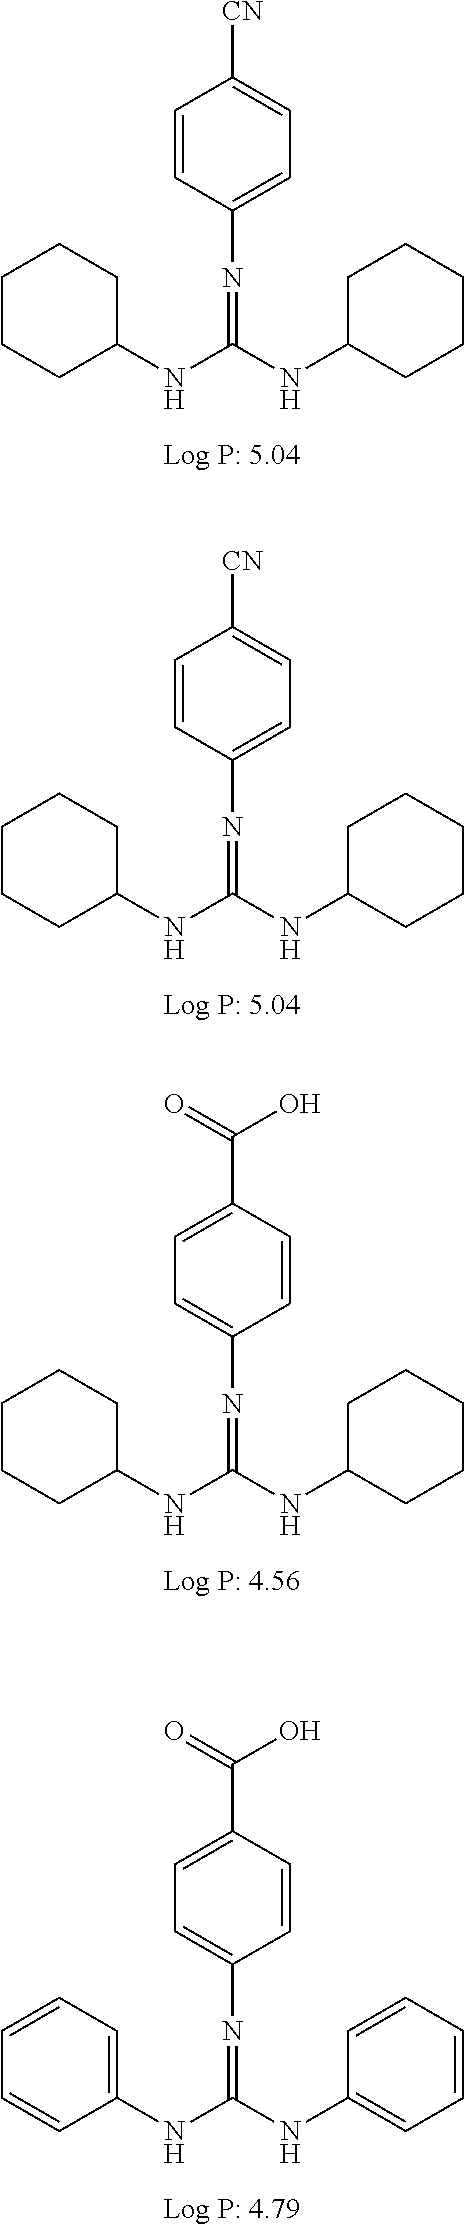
C1CCC(NC(=NC2=CC=C([CN])C=C2)NC2CCCCC2)CC1.C1CCC(NC(=NC2=CC=C([CN])C=C2)NC2CCCCC2)CC1.C1CCC(NC(=NC2=CC=C(C(=O)O)C=C2)NC2CCCCC2)CC1.C1=CC=C(NC(=NC2=CC=C(C(=O)O)C=C2)NC2=CC=CC=C2)C=C1
